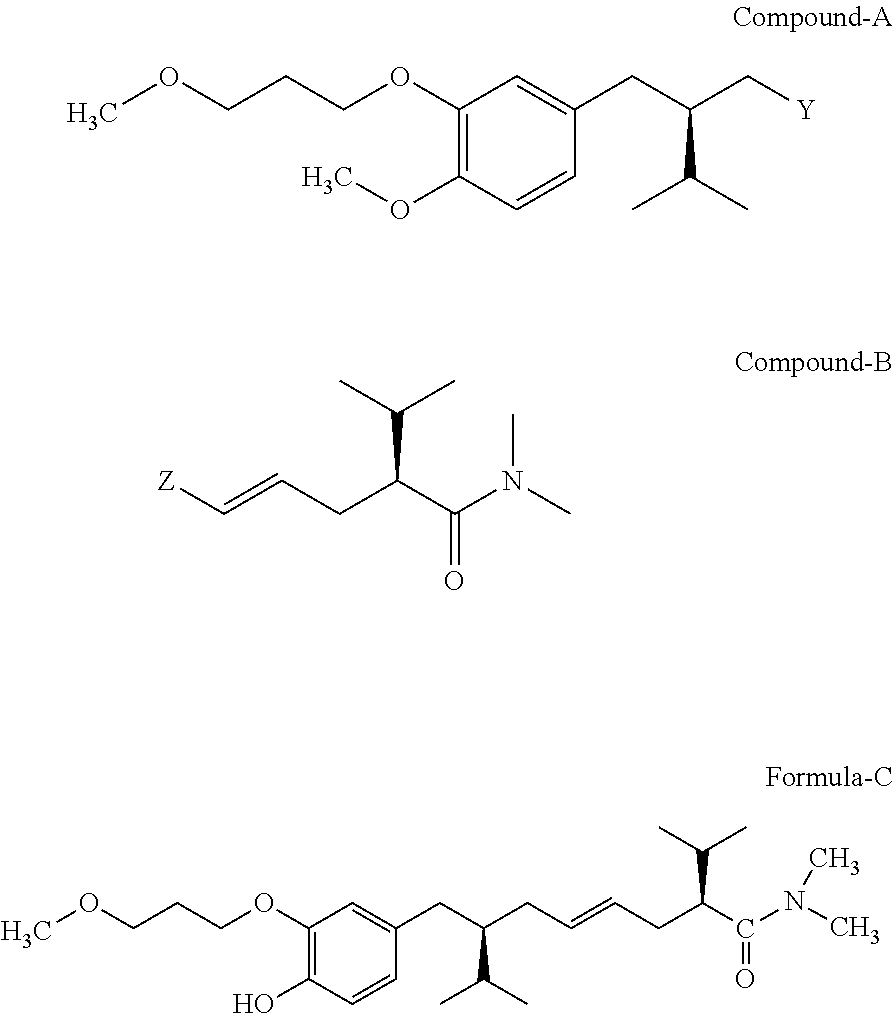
COCCCOC1=C(O)C=CC(CC(CC=CCC(C(N(C)C)=O)C(C)C)C(C)C)=C1.[Z]C=CCC(C(N(C)C)=O)C(C)C.COCCCOC1=C(OC)C=CC(CC(C[Y])C(C)C)=C1
